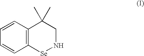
C1=CC2=C(C=C1)[Se]NCC2(C)C
